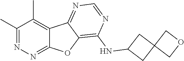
C1(C)=NN=C2C(=C1C)C1=NC=NC(NC3CC4(C3)COC4)=C1O2
